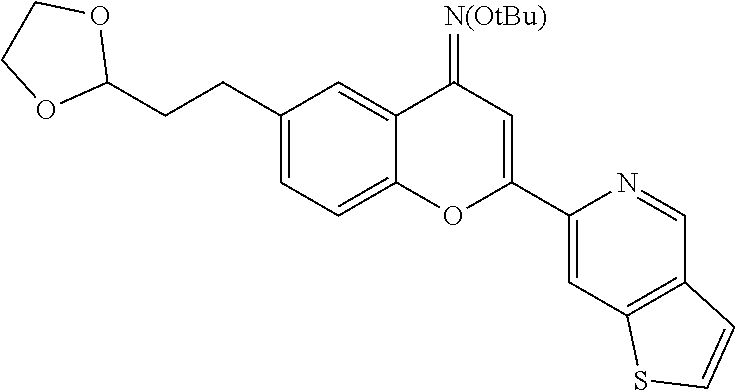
C(C1=CC=C2C(=C1)C(=[N(OtBu)])C=C(C1=CC3=C(C=N1)C=CS3)O2)CC1OCCO1
